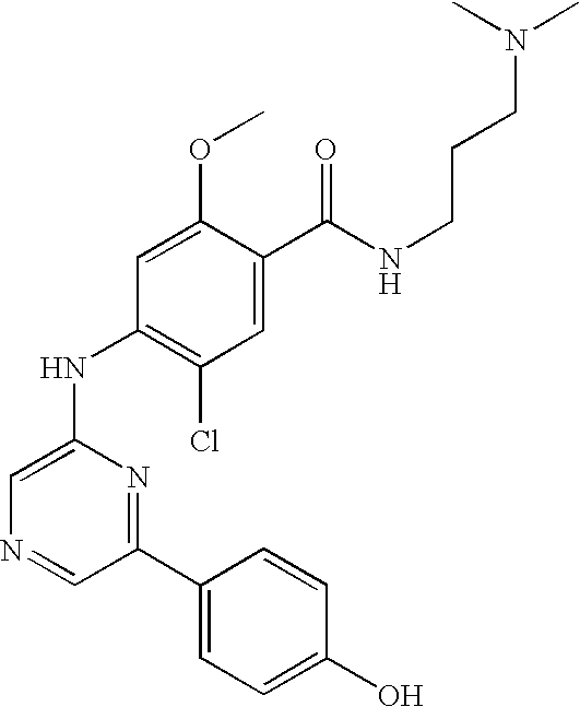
C1=C(OC)C(C(NCCCN(C)C)=O)=CC(Cl)=C1NC1=CN=CC(C2=CC=C(O)C=C2)=N1
